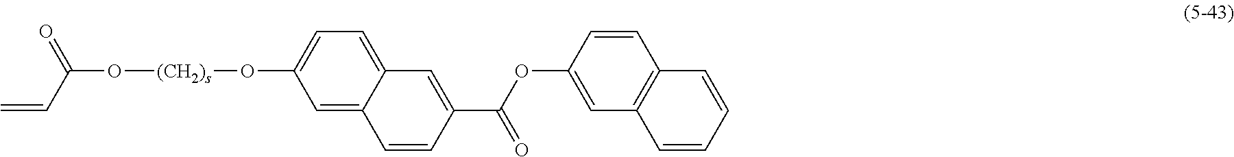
C=CC(=O)O[(CH2)s]OC1=CC=C2C(=C1)C=CC(C(=O)OC1=CC3=C(C=C1)C=CC=C3)=C2
